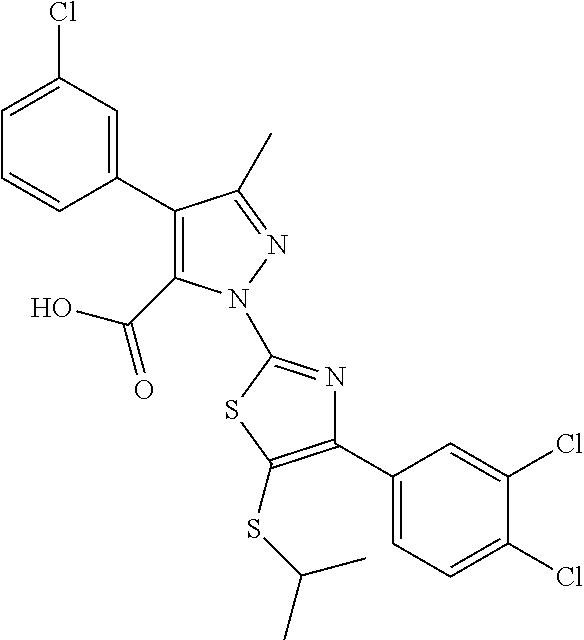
C1(C2=CC(Cl)=CC=C2)=C(C(=O)O)N(C2=NC(C3=CC=C(Cl)C(Cl)=C3)=C(SC(C)C)S2)N=C1C
